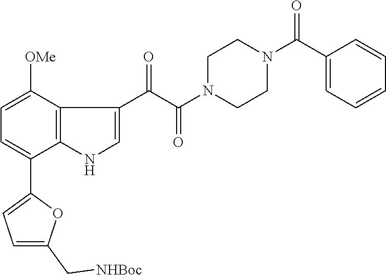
C12=C(C(C3=CC=C(C[NHBoc])O3)=CC=C1[OMe])NC=C2C(C(N1CCN(C(C2=CC=CC=C2)=O)CC1)=O)=O
